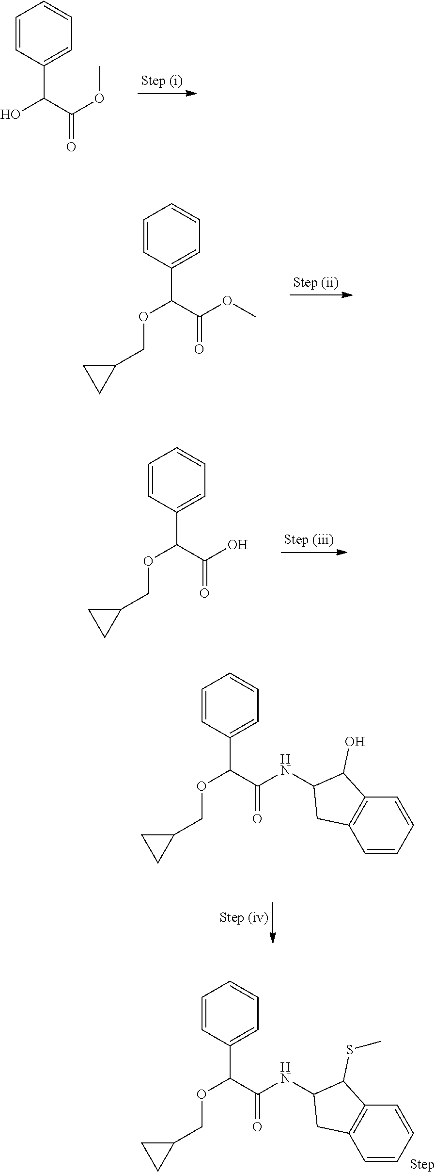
C1=CC(C(C(=O)NC2CC3=C(C2SC)C=CC=C3)OCC2CC2)=CC=C1.C1=CC(C(C(=O)OC)O)=CC=C1.C1=CC(C(C(=O)OC)OCC2CC2)=CC=C1.C1=CC(C(C(=O)O)OCC2CC2)=CC=C1.C1=CC(C(C(=O)NC2CC3=C(C2O)C=CC=C3)OCC2CC2)=CC=C1
